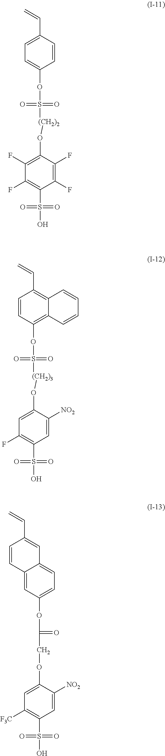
C=CC1=CC=C(OS(=O)(=O)[(CH2)2]OC2=C(F)C(F)=C(S(=O)(=O)O)C(F)=C2F)C=C1.C=CC1=C2C(=C(OS(=O)(=O)[(CH2)3]OC3=CC(F)=C(S(=O)(=O)O)C=C3[NO2])C=C1)C=CC=C2.C=CC1=CC2=CC=C(OC(=O)COC3=CC([F3C])=C(S(=O)(=O)O)C=C3[NO2])C=C2C=C1
